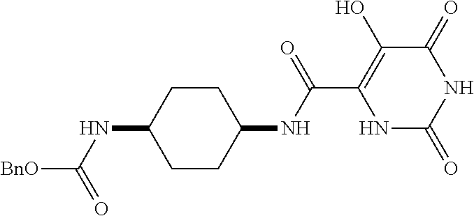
C(C1=C(O)C(=O)NC(=O)N1)(=O)NC1CCC(NC([BnO])=O)CC1
